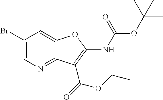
C1(Br)=CN=C2C(=C1)OC(NC(OC(C)(C)C)=O)=C2C(=O)OCC
